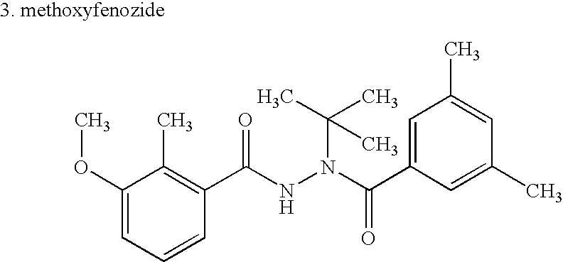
C1(OC)=CC=CC(C(NN(C(C2=CC(C)=CC(C)=C2)=O)C(C)(C)C)=O)=C1C
